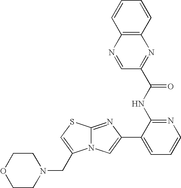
N12C(=NC(C3=CC=CN=C3NC(=O)C3=NC4=C(N=C3)C=CC=C4)=C1)SC=C2CN1CCOCC1
